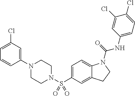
C1(N2CCN(S(C3=CC=C4C(=C3)CCN4C(=O)NC3=CC=C(Cl)C(Cl)=C3)(=O)=O)CC2)=CC(Cl)=CC=C1
